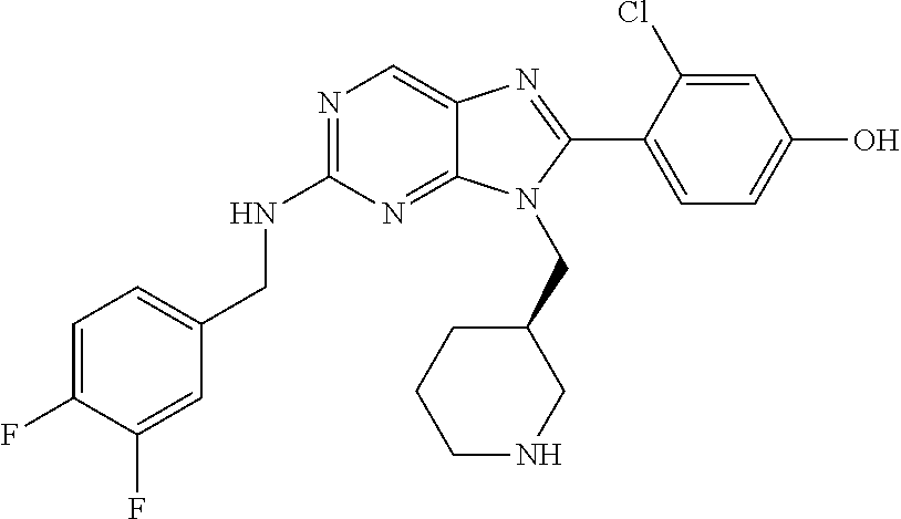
C1=C(F)C(F)=CC(CNC2=NC=C3C(=N2)N(CC2CCCNC2)C(C2=CC=C(O)C=C2Cl)=N3)=C1
